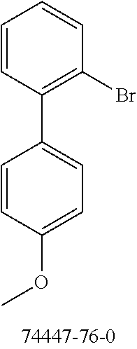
C1=CC(C2=CC=C(OC)C=C2)=C(Br)C=C1
